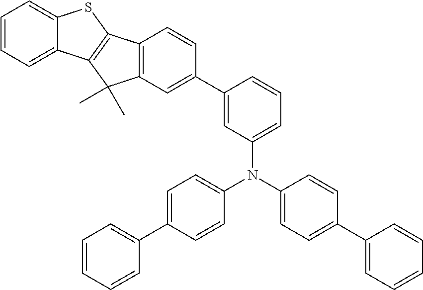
C1=CC=C2C(=C1)SC1=C2C(C)(C)C2=C1C=CC(C1=CC(N(C3=CC=C(C4=CC=CC=C4)C=C3)C3=CC=C(C4=CC=CC=C4)C=C3)=CC=C1)=C2
